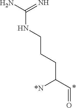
C(NCCCC(C=O)[*N])(N)=N
